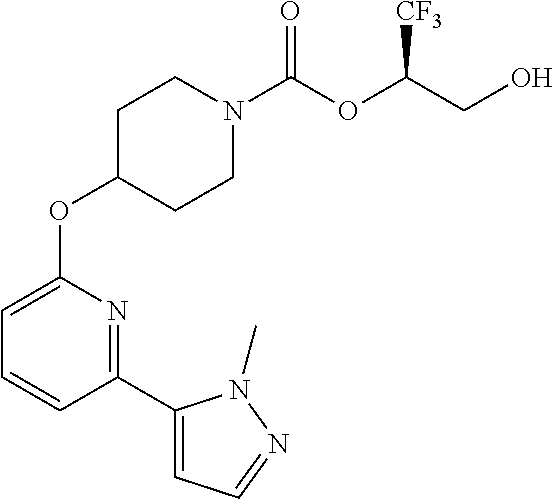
C1CN(C(OC(CO)[CF3])=O)CCC1OC1=CC=CC(C2=CC=NN2C)=N1
